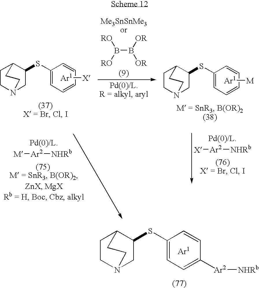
[Ar1].C1CN2CC(SC3=CC=C([Ar2][NHRb])C=C3)C1CC2.[Ar1][M].C1CN2CC(SC3=CC=CC=C3)C1CC2.B(B([OR])[OR])([RO])[RO].[M][Ar2][NHRb].[X][Ar2][NHRb].[Ar1][X].C1CN2CC(SC3=CC=CC=C3)C1CC2
